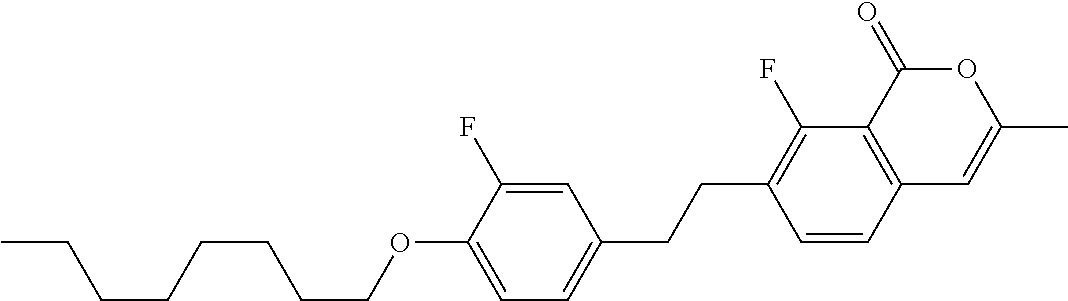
C12=C(C(=O)OC(C)=C1)C(F)=C(CCC1=CC=C(OCCCCCCCC)C(F)=C1)C=C2
